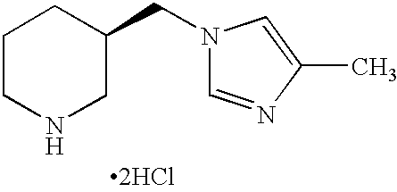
N1(CC2CCCNC2)C=NC(C)=C1.[2HCl]
